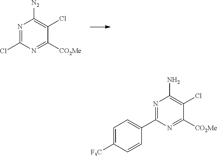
N1=C(Cl)N=C([CO2Me])C(Cl)=C1[N2].N1=C(C2=CC=C([F3C])C=C2)N=C([CO2Me])C(Cl)=C1N
